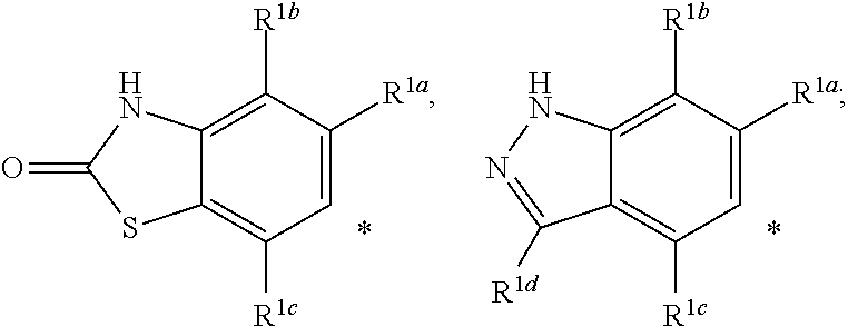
C1([R1b])=C2C(=C([R1c])C=C1[R1a])SC(=O)N2.C1([R1b])=C2C(=C([R1c])C=C1[R1a])C([R1d])=NN2
